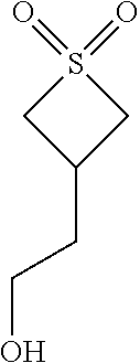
C1C(CCO)CS1(=O)=O
